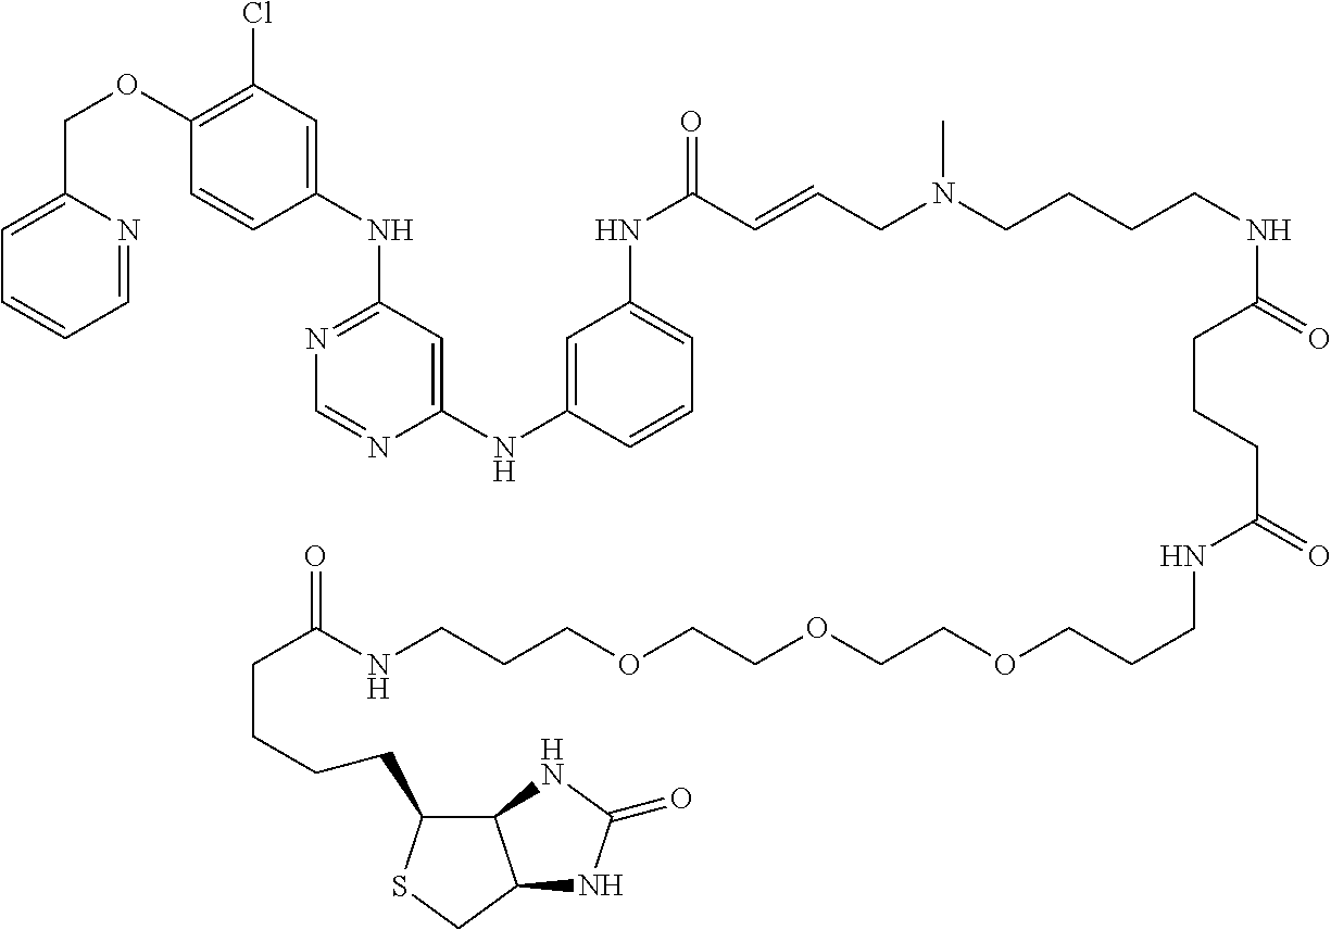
C1(OCC2=CC=CC=N2)=C(Cl)C=C(NC2=NC=NC(NC3=CC(NC(=O)C=CCN(C)CCCCNC(CCCC(NCCCOCCOCCOCCCNC(=O)CCCCC4C5C(CS4)NC(=O)N5)=O)=O)=CC=C3)=C2)C=C1
